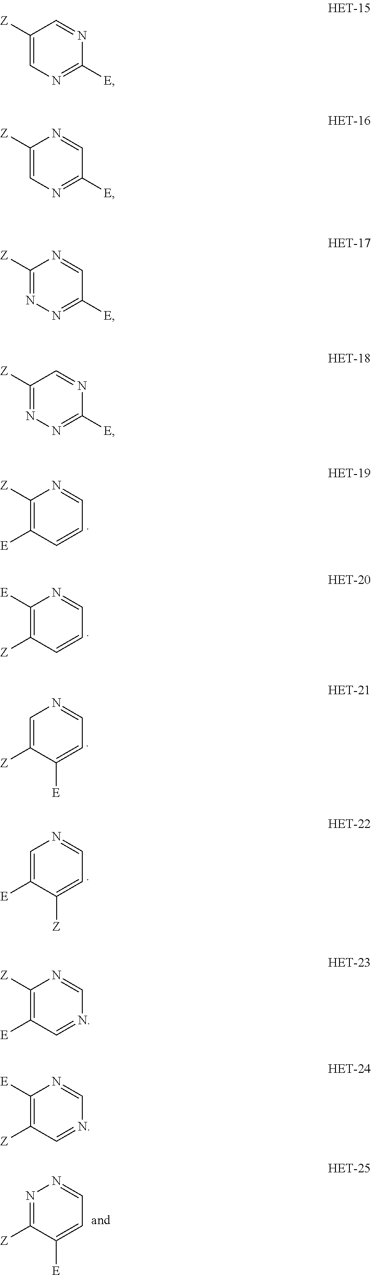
C1([Z])=C([E])C=CC=N1.C1([E])=C([Z])C=CC=N1.C1=C([Z])C([E])=CC=N1.C1=C([E])C([Z])=CC=N1.N1=C([Z])C([E])=CC=N1.C1([Z])=CN=C([E])N=C1.C1([Z])=CN=C([E])C=N1.C1([Z])=NN=C([E])C=N1.C1([Z])=NN=C([E])N=C1.C1([Z])=C([E])C=NC=N1.C1([E])=C([Z])C=NC=N1
